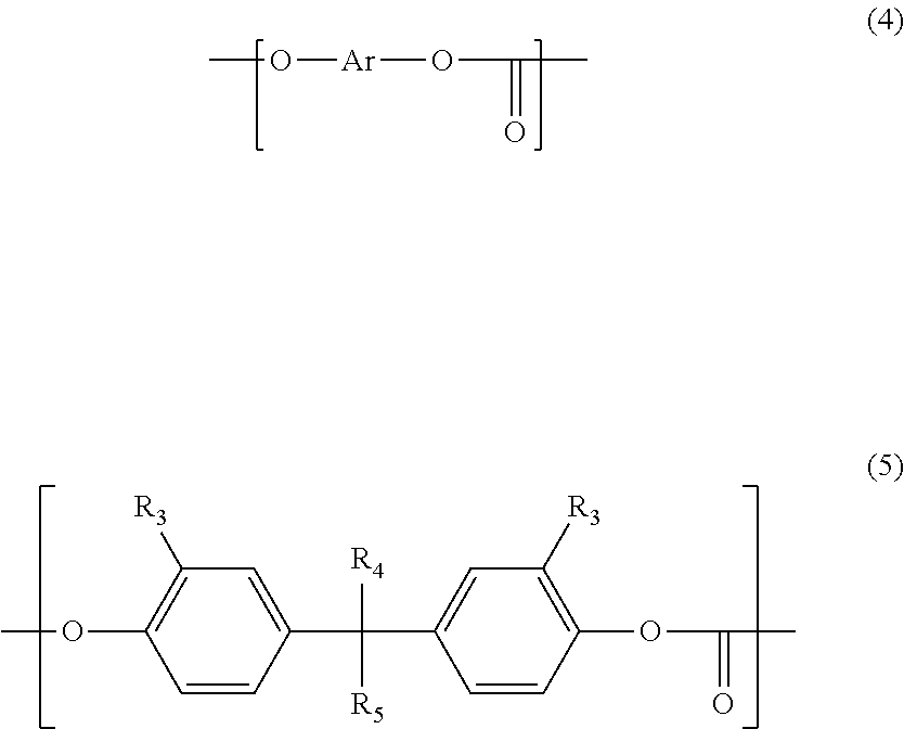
C(=O)(O[Ar]OC)C.C1=C(C([R4])([R5])C2=CC([R3])=C(OC(=O)C)C=C2)C=CC(OC)=C1[R3]
